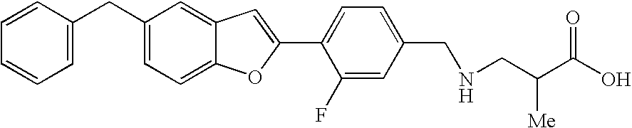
C1=CC(CC2=CC=C3C(=C2)C=C(C2=CC=C(CNCC(C(O)=O)[Me])C=C2F)O3)=CC=C1
